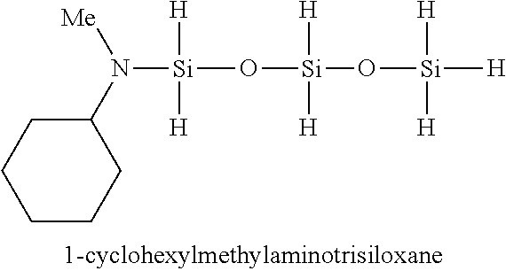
[Si](O[Si](O[Si]([H])([H])[H])([H])[H])([H])([H])N(C1CCCCC1)[Me]
